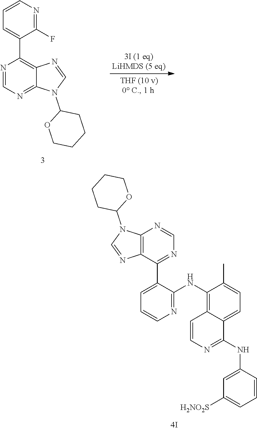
N1=CN=C2C(=C1C1=CC=CN=C1F)N=CN2C1OCCCC1.C12=C(C(C3=CC=CN=C3NC3=C4C(=CC=C3C)C(NC3=CC([H2NO2S])=CC=C3)=NC=C4)=NC=N1)N=CN2C1OCCCC1
